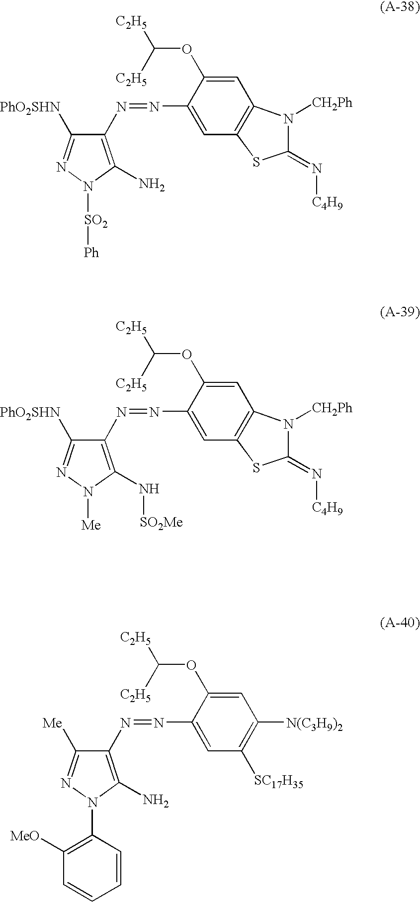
C1(OC([C2H5])[C2H5])=CC2=C(C=C1N=NC1=C(N)N([SO2][Ph])N=C1[PhO2SHN])SC(=N[C4H9])N2[CH2Ph].C1(OC([C2H5])[C2H5])=CC2=C(C=C1N=NC1=C(N[SO2Me])N([Me])N=C1[PhO2SHN])SC(=N[C4H9])N2[CH2Ph].C1(OC([C2H5])[C2H5])=CC([N(C3H9)2])=C([SC17H35])C=C1N=NC1=C(N)N(C2=C([MeO])C=CC=C2)N=C1[Me]
